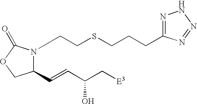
C(SCCN1C(C=CC(C[E3])O)COC1=O)CCC1=NNN=N1
